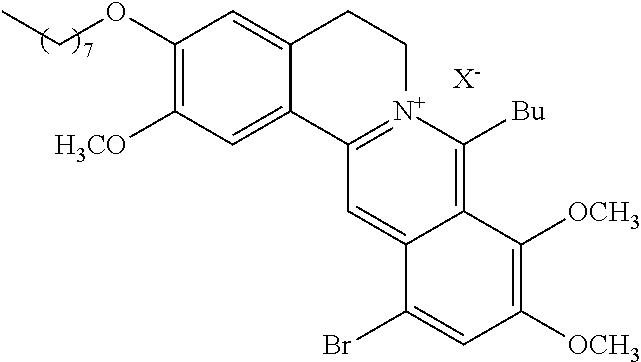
C1(OCC)=C([H3CO])C=C2C(=C1)CC[N+]1=C2C=C2C(=C1[Bu])C([OCH3])=C([OCH3])C=C2Br.[X-]
